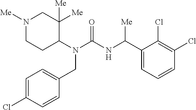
N1([Me])CCC(N(C(=O)NC(C2=CC=CC(Cl)=C2Cl)[Me])CC2=CC=C(Cl)C=C2)C([Me])([Me])C1
